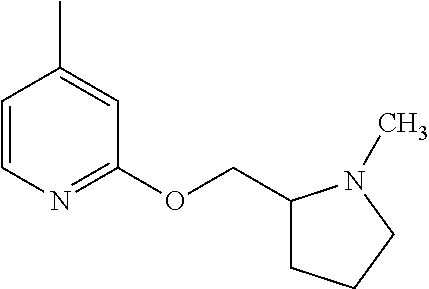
C1=CN=C(OCC2CCCN2C)C=C1C
